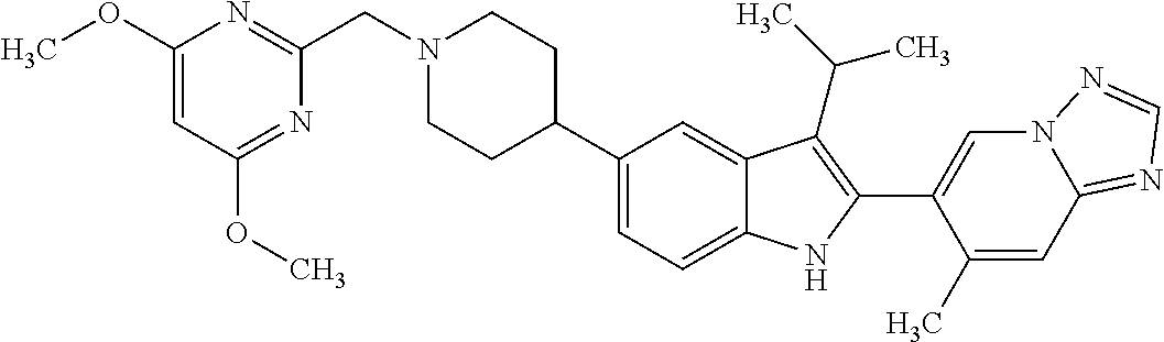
N1(CC2=NC(OC)=CC(OC)=N2)CCC(C2=CC=C3C(=C2)C(C(C)C)=C(C2=CN4C(=NC=N4)C=C2C)N3)CC1
